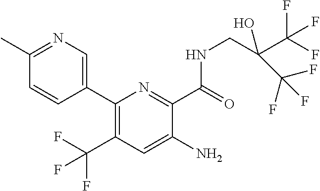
C1(C2=CN=C(C)C=C2)=C(C(F)(F)F)C=C(N)C(C(=O)NCC(C(F)(F)F)(O)C(F)(F)F)=N1
